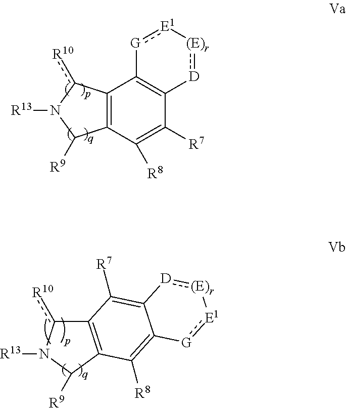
C12=C(C([R8])=C([R7])C3=C1[G]:[E1][(E)r]:[D]3)C([R9])N([R13])c2[R10].C12=C(C([R9])N([R13])c1[R10])C([R8])=C1C(=C2[R7])[D]:[(E)r][E1]:[G]1
